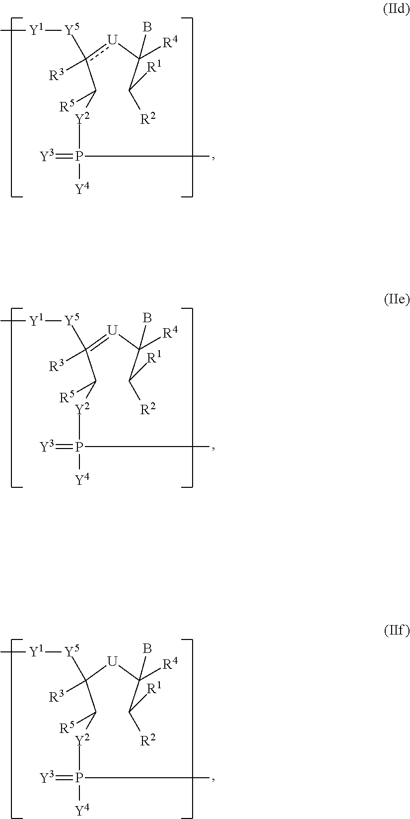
C(c([U]C(C([R1])[R2])([R4])B)([Y5][Y1]C)[R3])([R5])[Y2]P(=[Y3])([Y4])C.C(C(=[U]C(C([R1])[R2])([R4])B)([Y5][Y1]C)[R3])([R5])[Y2]P(=[Y3])([Y4])C.C(C([U]C(C([R1])[R2])([R4])B)([Y5][Y1]C)[R3])([R5])[Y2]P(=[Y3])([Y4])C
